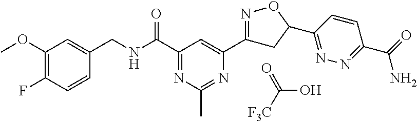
C1(OC)=C(F)C=CC(CNC(C2=NC(C)=NC(C3=NOC(C4=NN=C(C(=O)N)C=C4)C3)=C2)=O)=C1.[F3C]C(O)=O
